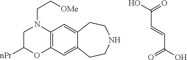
C(C=CC(O)=O)(O)=O.C1C([nPr])OC2=C(C=C3C(=C2)CCNCC3)N1CC[OMe]
